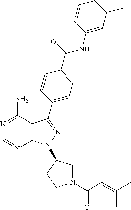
C1=NC2=C(C(N)=N1)C(C1=CC=C(C(=O)NC3=CC(C)=CC=N3)C=C1)=NN2C1CN(C(C=C(C)C)=O)CC1
